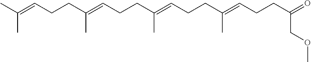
C(C=C(CCC=C(CCC=C(CCC=C(C)C)C)C)C)CC(COC)=O
